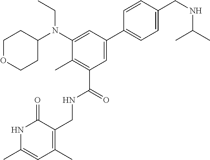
C1OCCC(N(C2=CC(C3=CC=C(CNC(C)C)C=C3)=CC(C(NCC3=C(C)C=C(C)NC3=O)=O)=C2C)CC)C1
